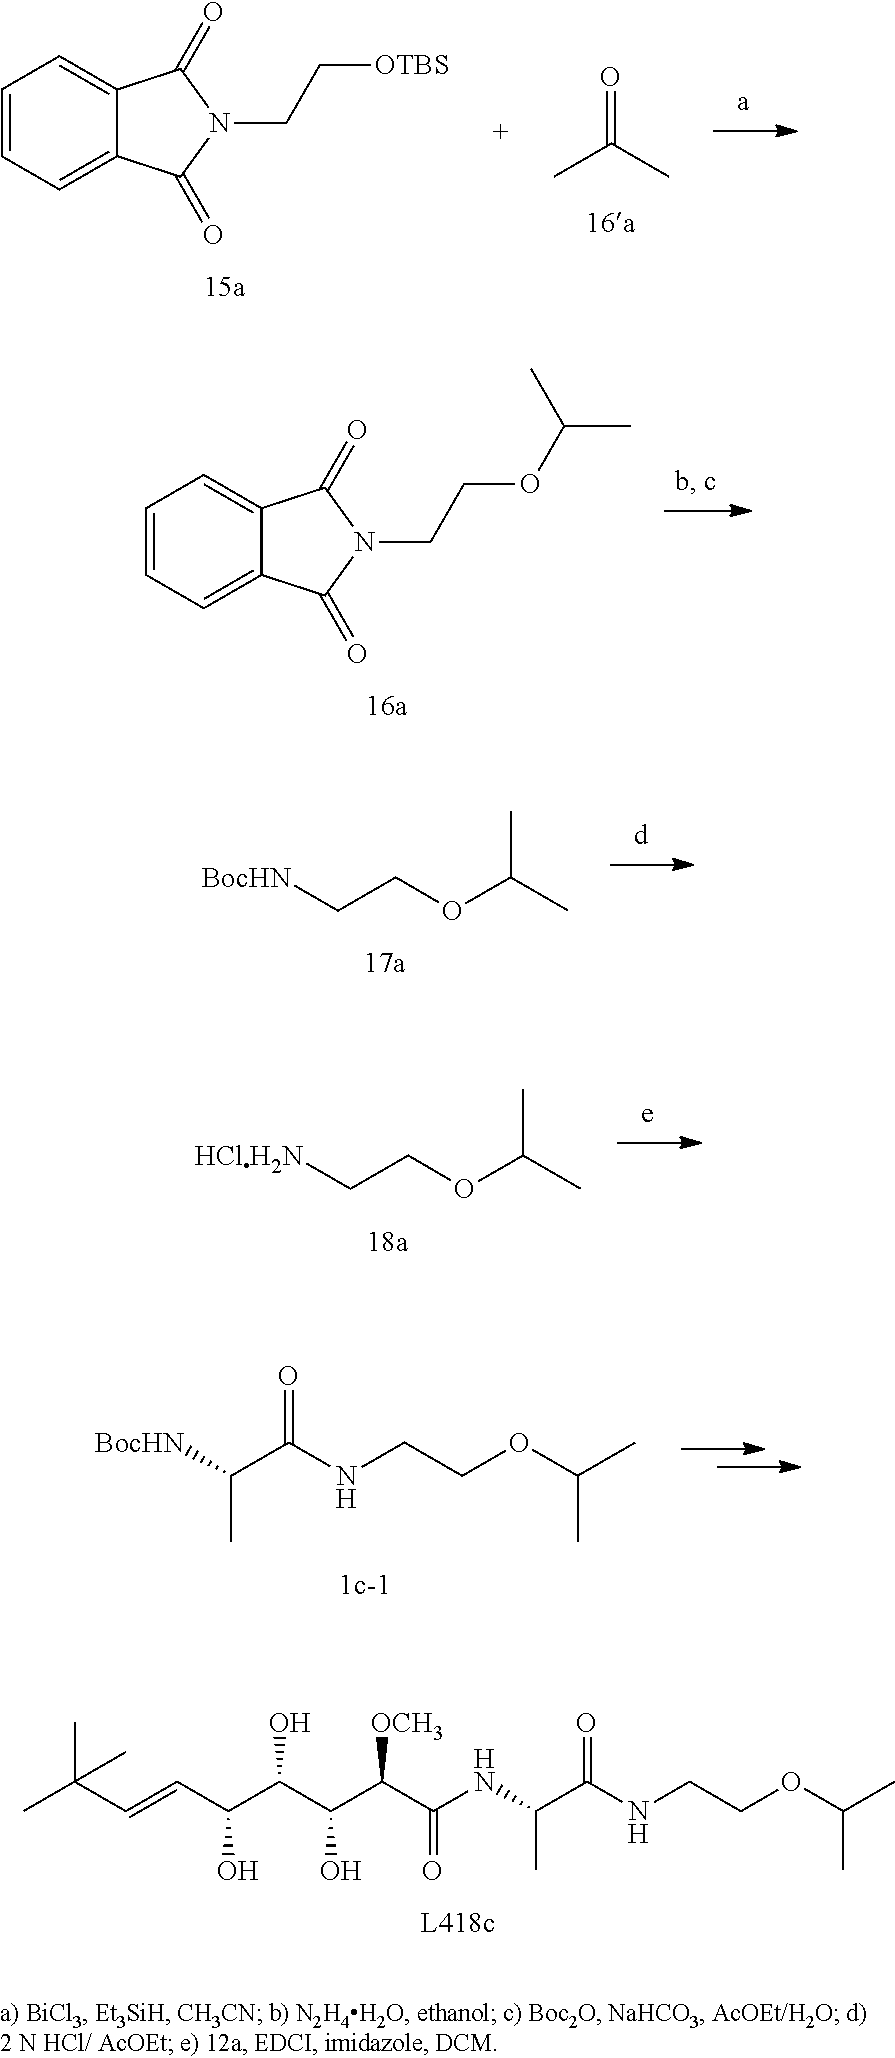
C1=CC=C2C(=C1)C(=O)N(CC[OTBS])C2=O.CC(C)=O.C1=CC=C2C(=C1)C(=O)N(CCOC(C)C)C2=O.O(C(C)C)CC[HClH2N].N(C(C([BocHN])C)=O)CCOC(C)C.C(O)(C(C(O)C(C(NC(C(NCCOC(C)C)=O)C)=O)[OCH3])O)C=CC(C)(C)C.O(C(C)C)CC[BocHN]
